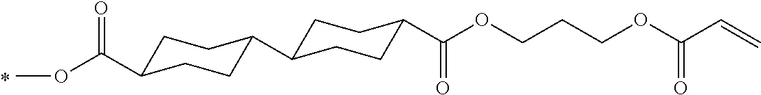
O=C(OC)C1CCC(C2CCC(C(OCCCOC(C=C)=O)=O)CC2)CC1
